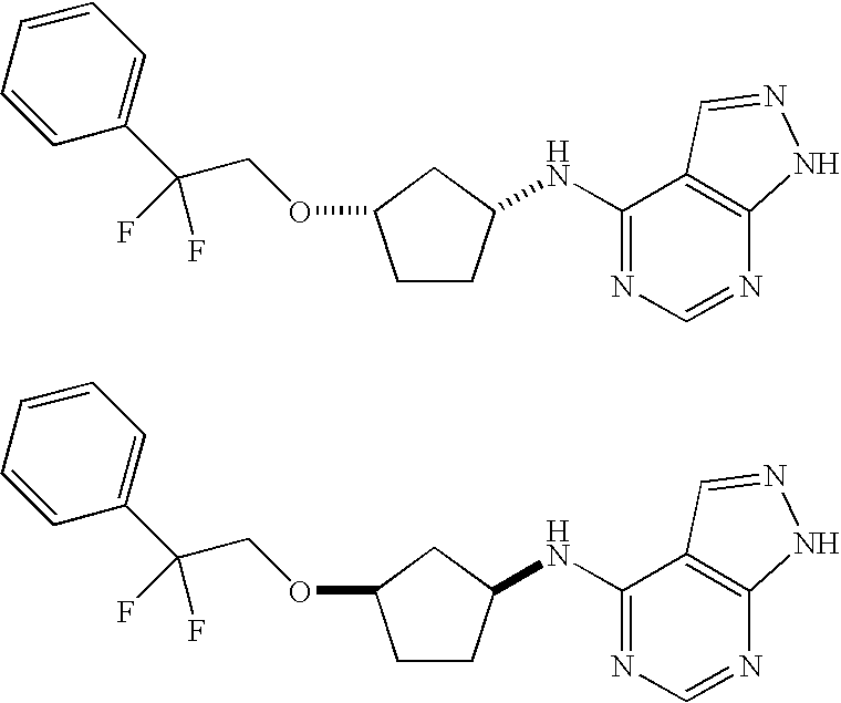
C1=CC=CC(C(COC2CCC(NC3=NC=NC4=C3C=NN4)C2)(F)F)=C1.C1=CC=CC(C(COC2CCC(NC3=NC=NC4=C3C=NN4)C2)(F)F)=C1
